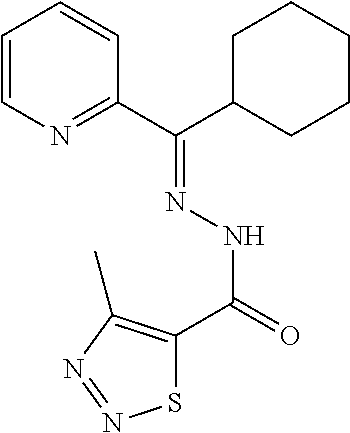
C1=CN=C(C(C2CCCCC2)=NNC(=O)C2=C(C)N=NS2)C=C1
